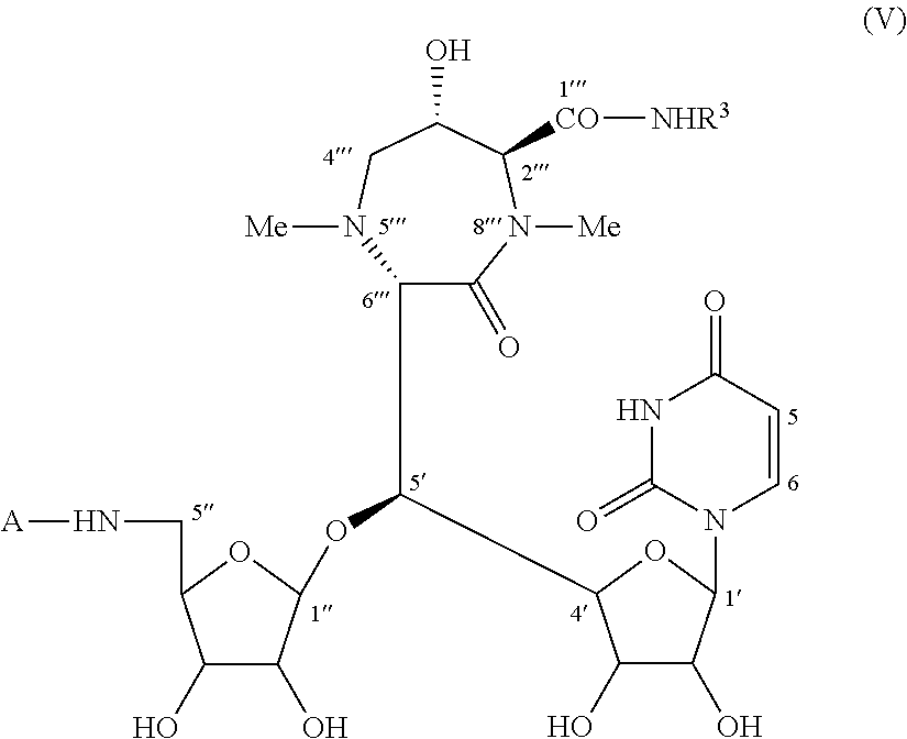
C1(C(OC2C(O)C(O)C(CN[A])O2)C2C(O)C(O)C(N3C=CC(=O)NC3=O)O2)C(=O)N([Me])C([CO][NHR3])C(O)CN1[Me]
